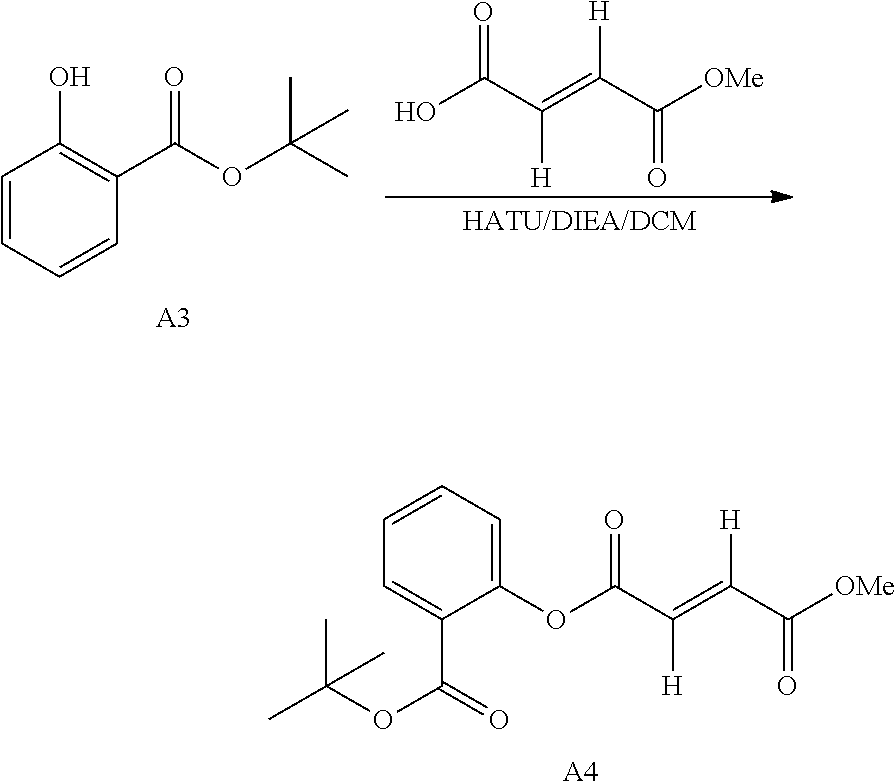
C1=CC=CC(C(OC(C)(C)C)=O)=C1O.[A3].OC(C(=C(C([OMe])=O)[H])[H])=O.[A4].C1=CC=C(OC(C(=C(C([OMe])=O)[H])[H])=O)C(C(=O)OC(C)(C)C)=C1
